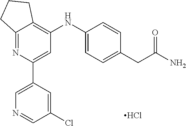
Cl.C(C(N)=O)C1=CC=C(NC2=C3C(=NC(C4=CN=CC(Cl)=C4)=C2)CCC3)C=C1
